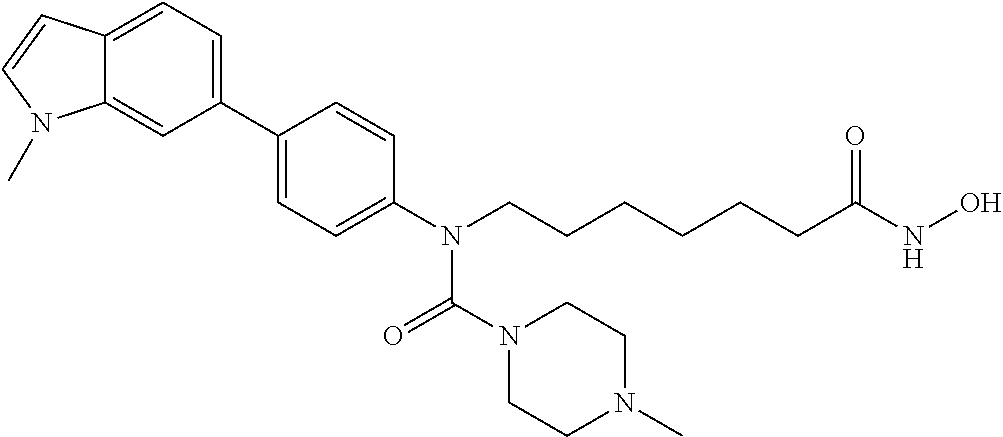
C12=CC=C(C3=CC=C(N(CCCCCCC(NO)=O)C(N4CCN(C)CC4)=O)C=C3)C=C1N(C)C=C2
